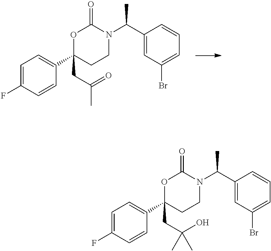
C1=C(F)C=CC(C2(CC(C)=O)CCN(C(C3=CC(Br)=CC=C3)C)C(=O)O2)=C1.C1=C(F)C=CC(C2(CC(C)(O)C)CCN(C(C3=CC(Br)=CC=C3)C)C(=O)O2)=C1
